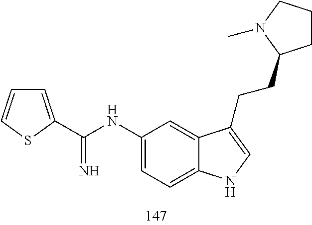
C1(NC(=N)C2=CC=CS2)=CC=C2C(=C1)C(CCC1CCCN1C)=CN2
